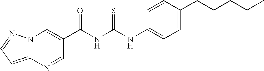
C(NC(NC1=CC=C(CCCCC)C=C1)=S)(=O)C1=CN2C(=CC=N2)N=C1
